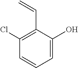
C1=C(O)C(C=C)=C(Cl)C=C1
